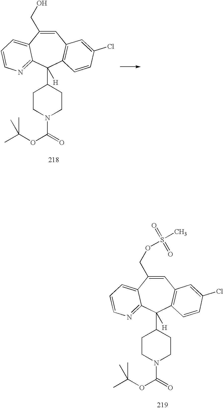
C1=C(COS(C)(=O)=O)C2=CC=CN=C2C(C2CCN(C(=O)OC(C)(C)C)CC2)([H])C2=C1C=C(Cl)C=C2.C1=C(CO)C2=CC=CN=C2C(C2CCN(C(=O)OC(C)(C)C)CC2)([H])C2=C1C=C(Cl)C=C2
